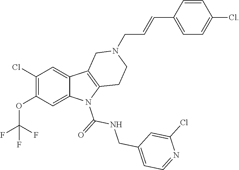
C1(Cl)=C(OC(F)(F)F)C=C2C(=C1)C1=C(N2C(=O)NCC2=CC=NC(Cl)=C2)CCN(CC=CC2=CC=C(Cl)C=C2)C1
